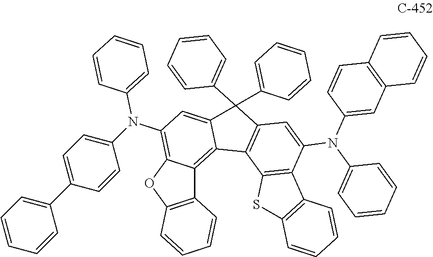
C1=CC(N(C2=C3C(=C4C5=C(C(C6=CC=CC=C6)(C6=CC=CC=C6)C4=C2)C=C(N(C2=CC=CC=C2)C2=CC4=C(C=C2)C=CC=C4)C2=C5SC4=C2C=CC=C4)C2=C(C=CC=C2)O3)C2=CC=C(C3=CC=CC=C3)C=C2)=CC=C1
